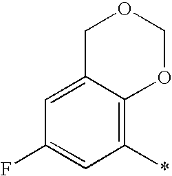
C1(*)=C2C(=CC(F)=C1)COCO2
